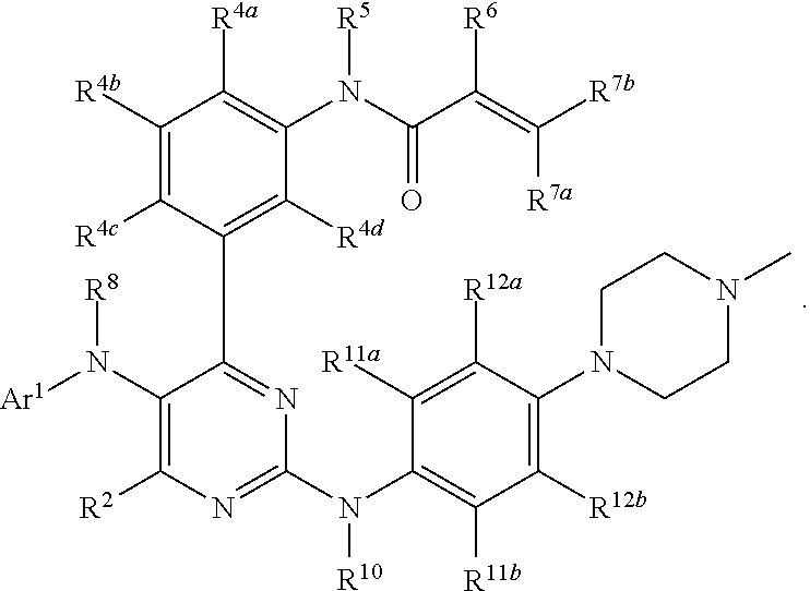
[R11b]C1=C(N([R10])C2=NC([R2])=C(N([Ar1])[R8])C(C3=C([R4d])C(N(C(C(=C([R7b])[R7a])[R6])=O)[R5])=C([R4a])C([R4b])=C3[R4c])=N2)C([R11a])=C([R12a])C(N2CCN(C)CC2)=C1[R12b]
